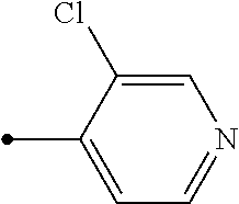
C1=C(Cl)C(C)=CC=N1
